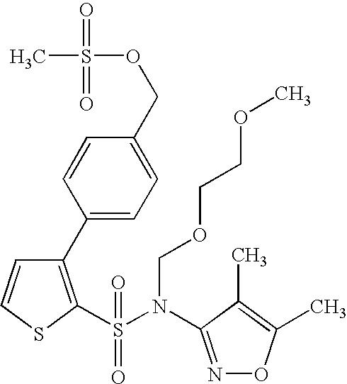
C1=CSC(S(=O)(N(C2=NOC(C)=C2C)COCCOC)=O)=C1C1=CC=C(COS(C)(=O)=O)C=C1
